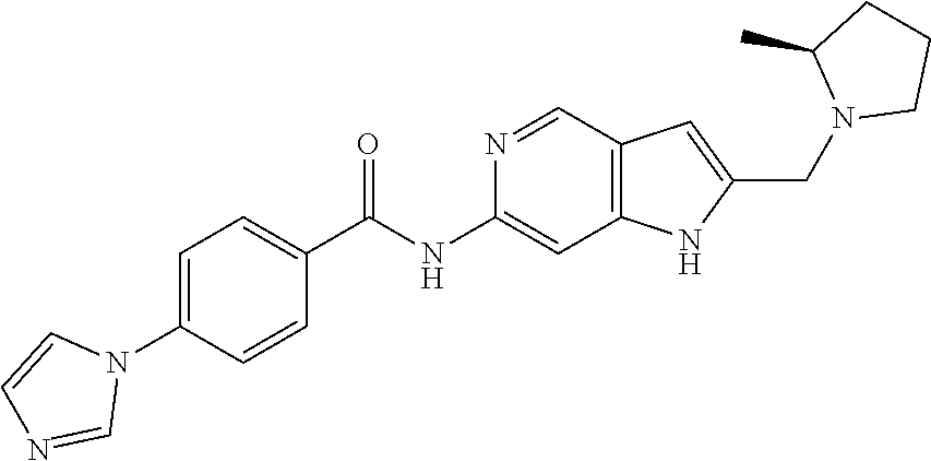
C1=NC=CN1C1=CC=C(C(=O)NC2=CC3=C(C=C(CN4CCCC4C)N3)C=N2)C=C1
